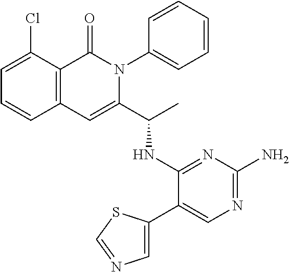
ClC1=CC=CC2=C1C(=O)N(C1=CC=CC=C1)C(C(C)NC1=NC(N)=NC=C1C1=CN=CS1)=C2
